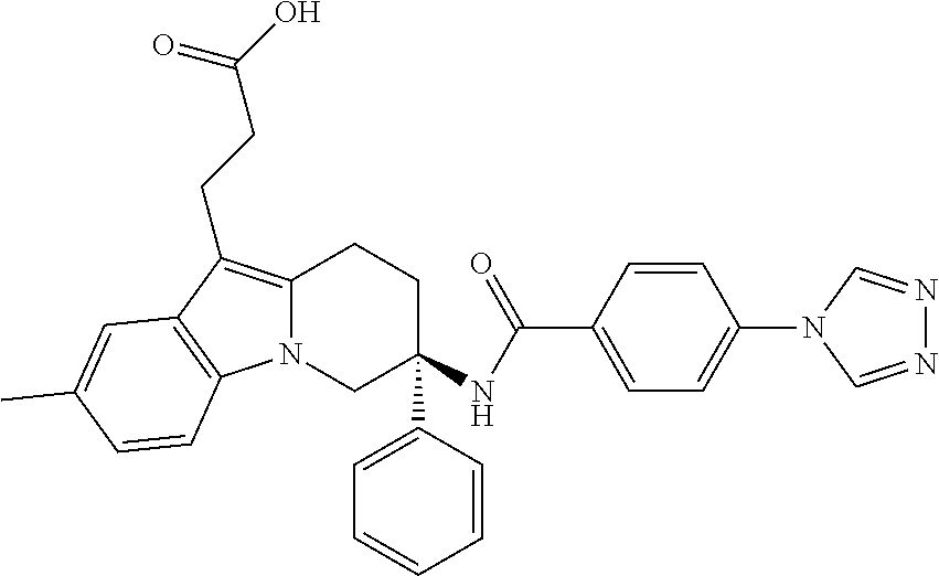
C12=C(CCC(O)=O)C3=C(N1CC(C1=CC=CC=C1)(NC(C1=CC=C(N4C=NN=C4)C=C1)=O)CC2)C=CC(C)=C3
